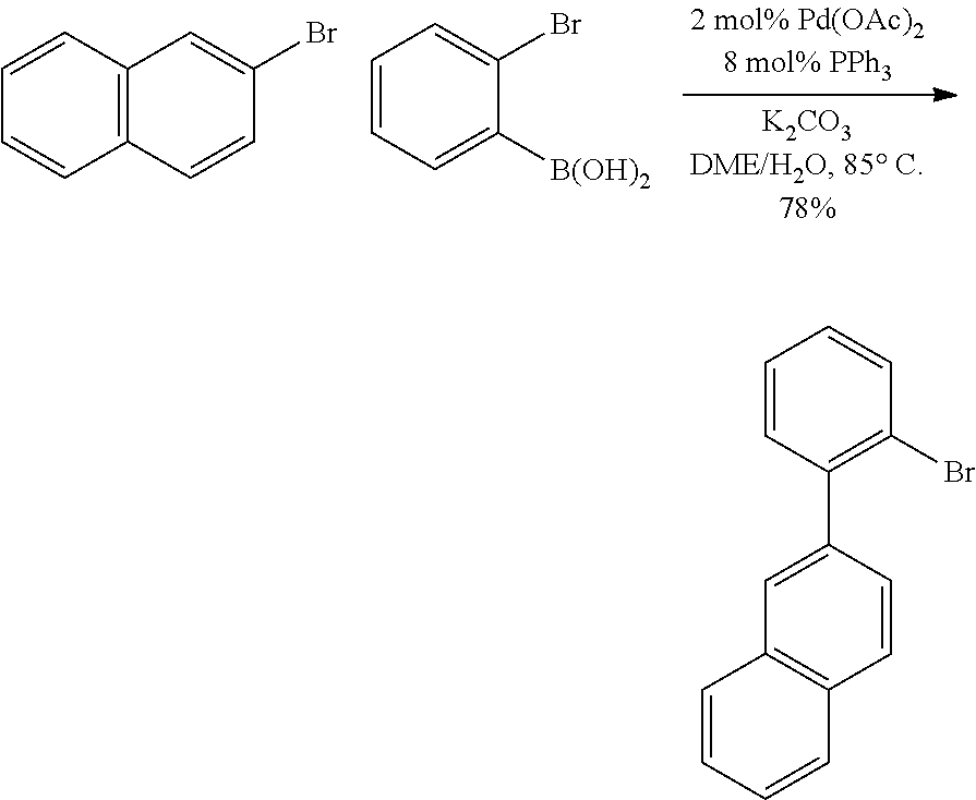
C1=CC2=C(C=C1)C=CC(Br)=C2.C1=CC=C([B(OH)2])C(Br)=C1.C12=C(C=CC(C3=C(Br)C=CC=C3)=C1)C=CC=C2
